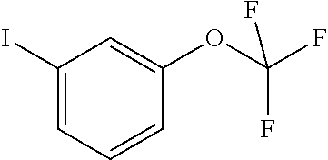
IC1=CC=CC(OC(F)(F)F)=C1
